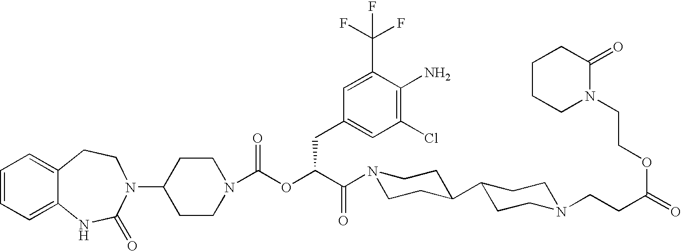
C1=CC=C2C(=C1)CCN(C1CCN(C(OC(C(N3CCC(C4CCN(CCC(=O)OCCN5C(=O)CCCC5)CC4)CC3)=O)CC3=CC(Cl)=C(N)C(C(F)(F)F)=C3)=O)CC1)C(=O)N2
